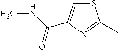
S1C=C(C(NC)=O)N=C1C
